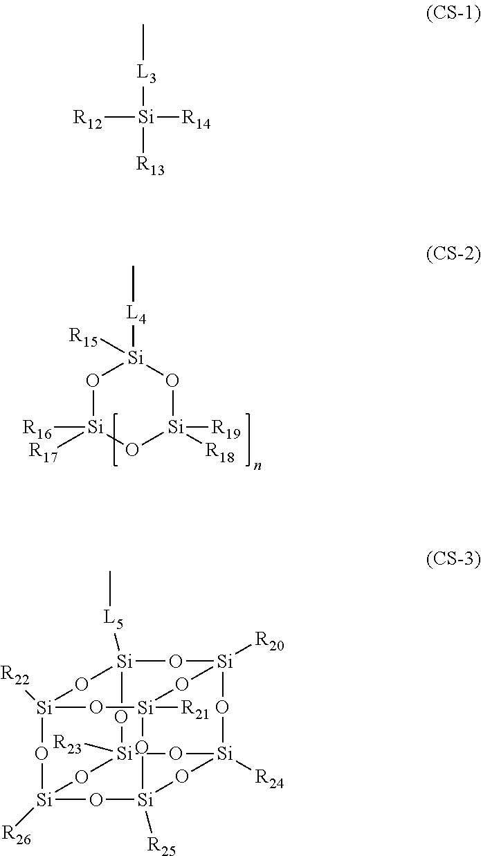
O1[Si]([R16])([R17])O[Si]([R19])([R18])O[Si]1([L4]C)[R15].C[L3][Si]([R12])([R14])[R13].[Si]12([R22])O[Si]3([R26])O[Si]4([R25])O[Si]5([R24])O[Si]([R20])(O[Si]([L5]C)(O1)O[Si]([R23])(O3)O5)O[Si]([R21])(O2)O4
